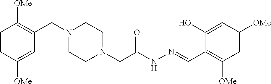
C1=CC([OMe])=CC(CN2CCN(CC(NN=CC3=C([OMe])C=C([OMe])C=C3O)=O)CC2)=C1[OMe]
